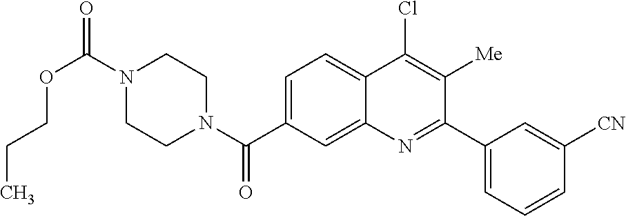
N1(C(OCCC)=O)CCN(C(=O)C2=CC=C3C(=C2)N=C(C2=CC=CC([CN])=C2)C([Me])=C3Cl)CC1
